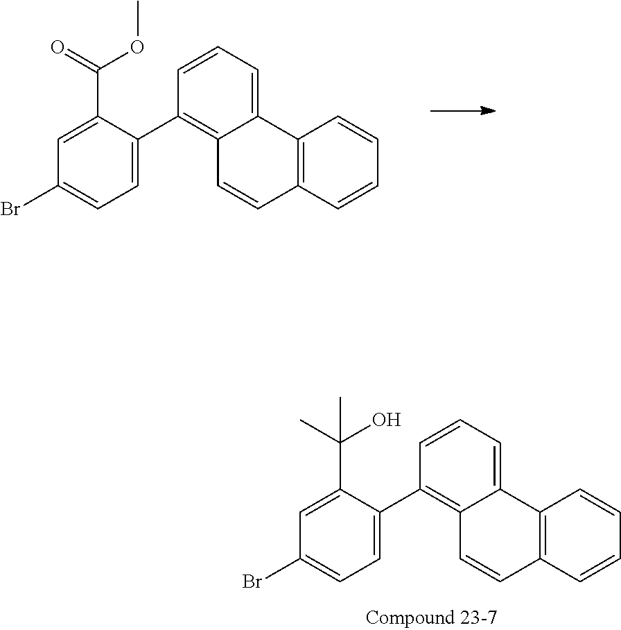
OC(C1=CC(Br)=CC=C1C1=C2C(=CC=C1)C1=C(C=C2)C=CC=C1)(C)C.COC(C1=CC(Br)=CC=C1C1=C2C(=CC=C1)C1=C(C=C2)C=CC=C1)=O
